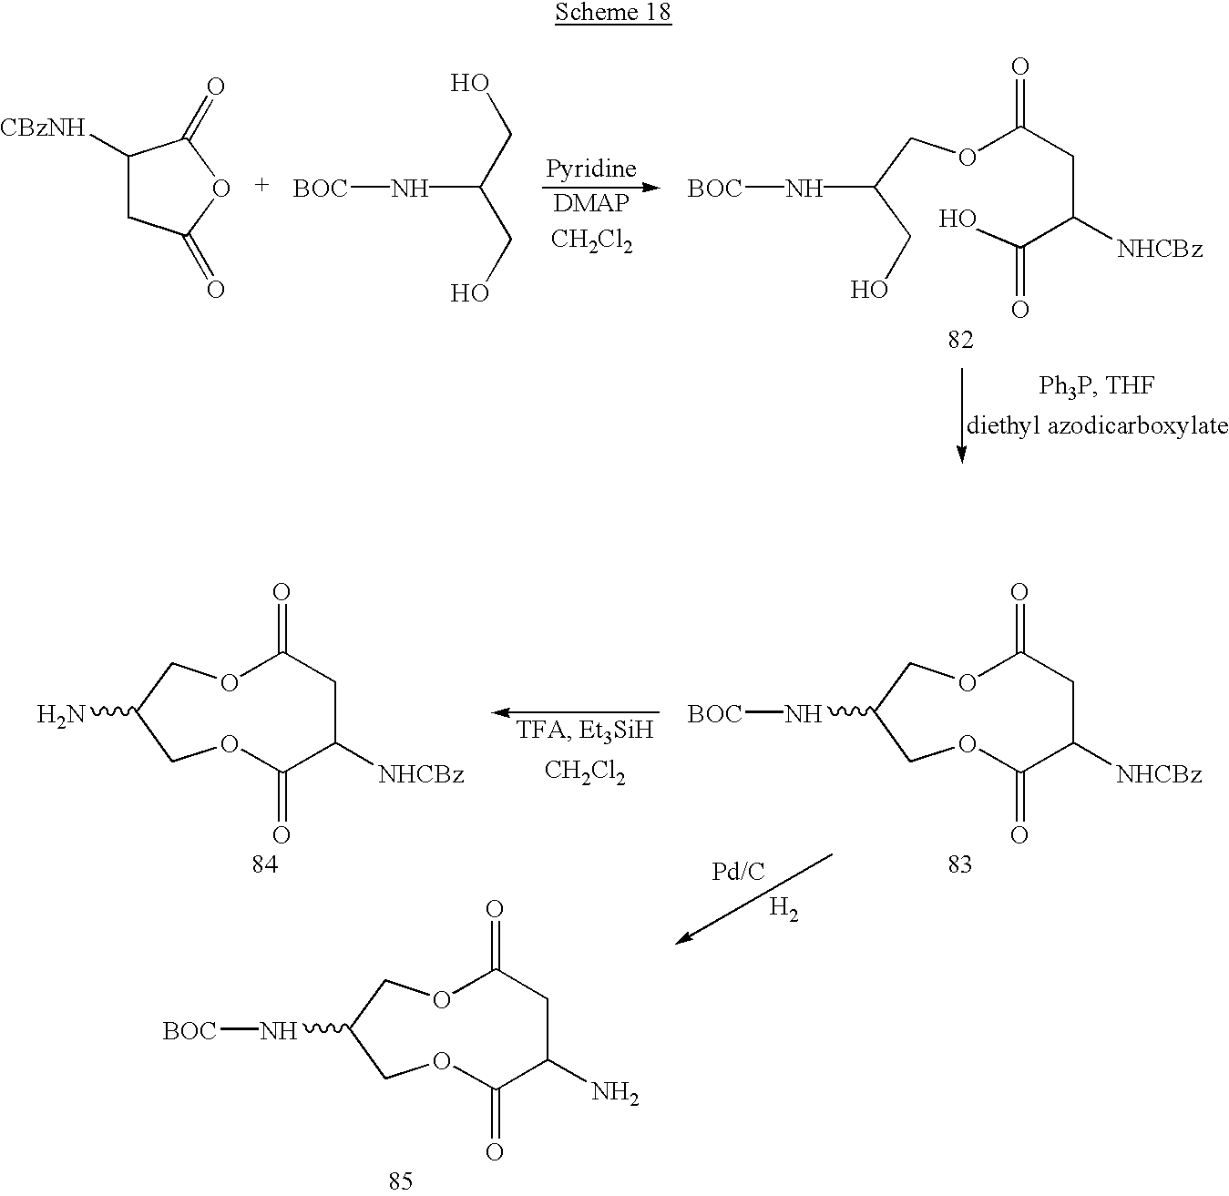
C1([CBzNH])CC(=O)OC1=O.[BOC]NC(CO)CO.[CH2Cl2].[BOC]NC(COC(CC(C(O)=O)[NHCBz])=O)CO.O1C(=O)CC([NHCBz])C(=O)OCC(N[BOC])C1.O1C(=O)CC([NHCBz])C(=O)OCC(N)C1.[CH2Cl2].[H2].O1C(=O)CC(N)C(=O)OCC(N[BOC])C1
